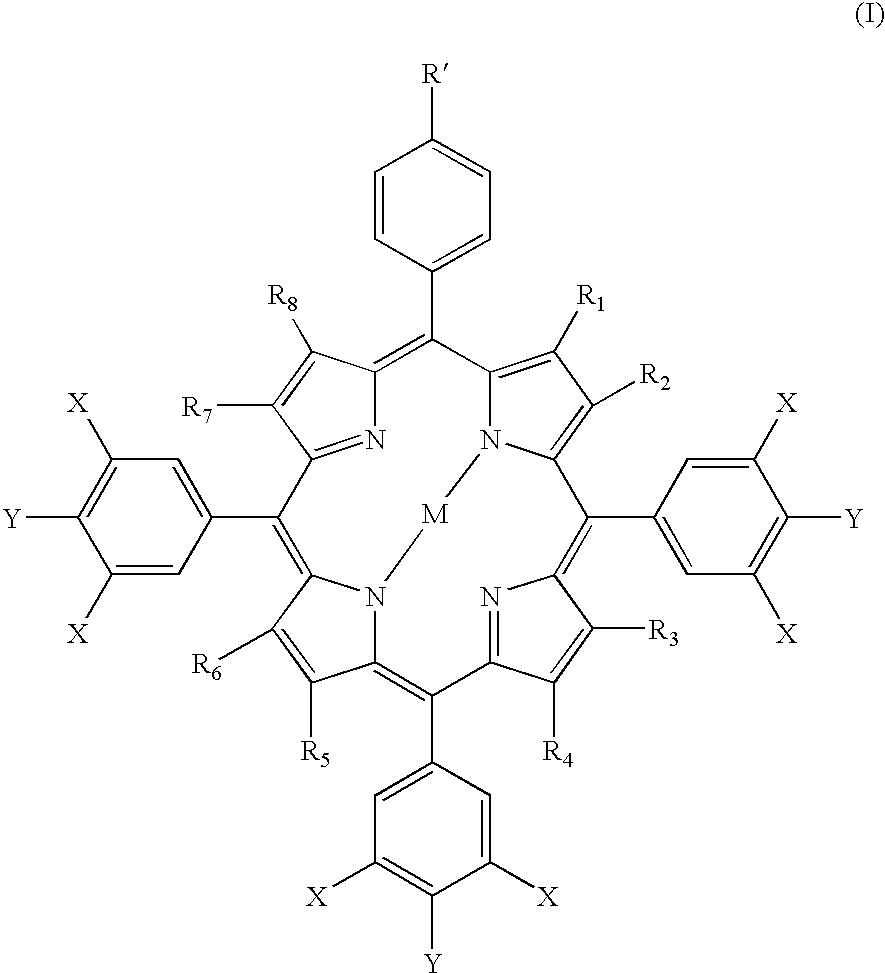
C1=CC(C2=C3N=C(C([R7])=C3[R8])C(C3=CC([X])=C([Y])C([X])=C3)=C3N4C(=C(C5=CC([X])=C([Y])C([X])=C5)C5=NC(=C(C6=CC([X])=C([Y])C([X])=C6)C6=C([R2])C([R1])=C2N6[M]4)C([R3])=C5[R4])C([R5])=C3[R6])=CC=C1[R]
